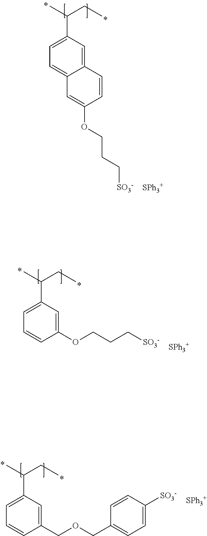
CC(CC)C1=CC=C2C(=C1)C=CC(OCCC[SO3-])=C2.[SPh3+].CC(CC)C1=CC=CC(OCCC[SO3-])=C1.[SPh3+].CC(CC)C1=CC=CC(COCC2=CC=C([SO3-])C=C2)=C1.[SPh3+]
